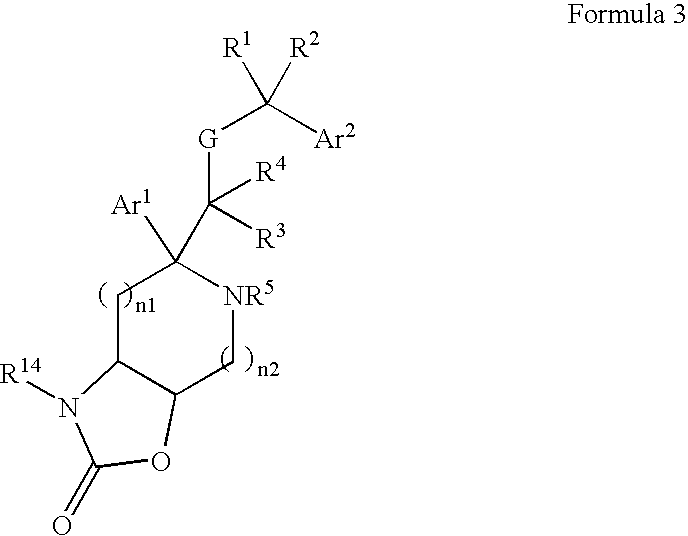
C1C2C(C[NR5]C1([Ar1])C([G]C([Ar2])([R1])[R2])([R3])[R4])OC(=O)N2[R14]
